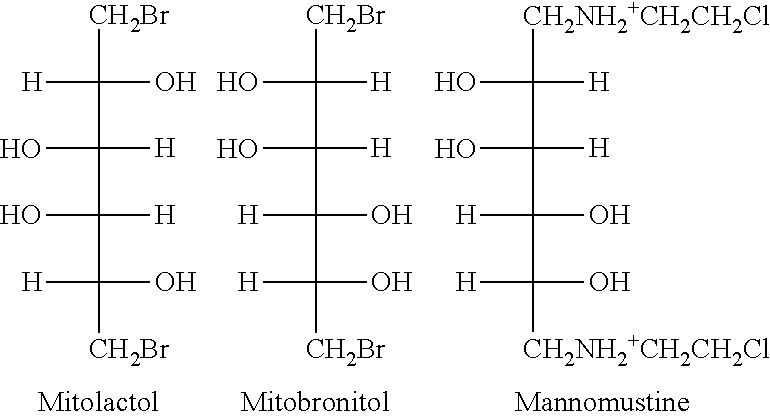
[H]C([CH2Br])(O)C(C(C([CH2Br])(O)[H])([H])O)([H])O.OC([CH2Br])([H])C(C(C([CH2Br])(O)[H])(O)[H])([H])O.OC([CH2NH2+CH2CH2Cl])([H])C(C(C([CH2NH2+CH2CH2Cl])(O)[H])(O)[H])([H])O
